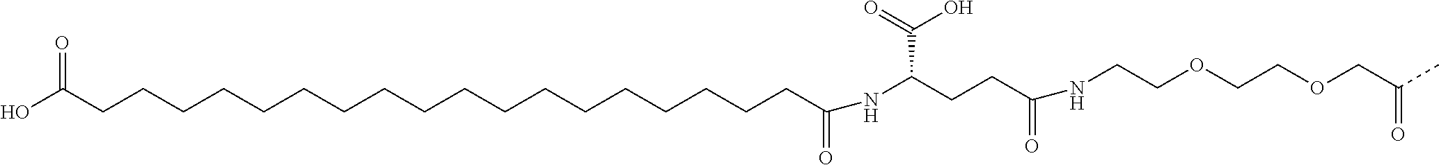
OC(CCCCCCCCCCCCCCCCCCC(NC(CCC(=O)NCCOCCOCC(C)=O)C(=O)O)=O)=O
